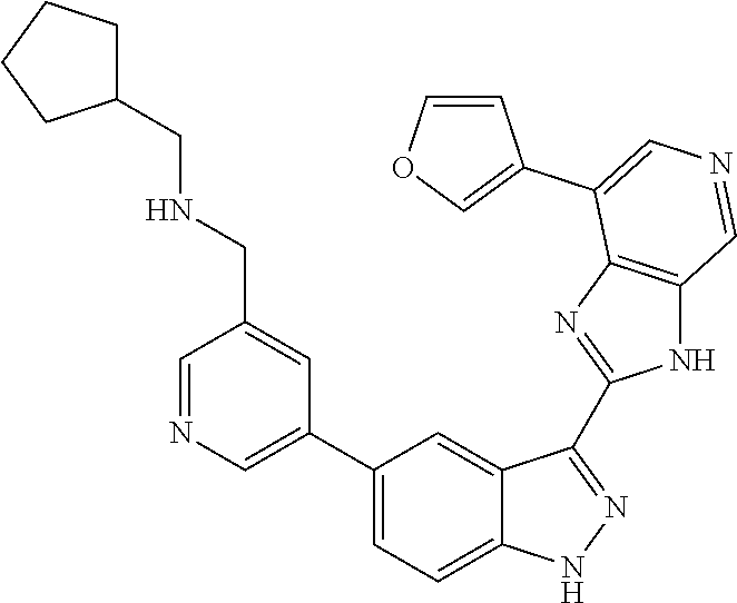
C1(C2=CN=CC(CNCC3CCCC3)=C2)=CC=C2C(=C1)C(C1=NC3=C(N1)C=NC=C3C1=COC=C1)=NN2
